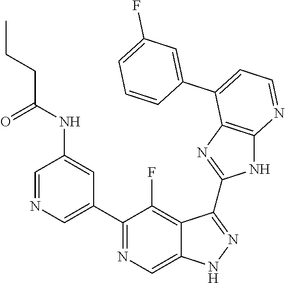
C1=NC=C(C2=NC=C3C(=C2F)C(C2=NC4=C(N2)N=CC=C4C2=CC(F)=CC=C2)=NN3)C=C1NC(CCC)=O
